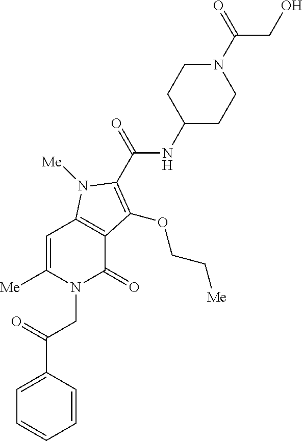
C1=CC(C(=O)CN2C(=O)C3=C(C=C2[Me])N([Me])C(C(=O)NC2CCN(C(CO)=O)CC2)=C3OCC[Me])=CC=C1
